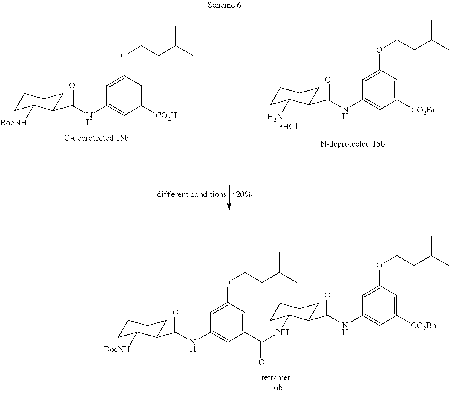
C1CC([BocNH])C(C(NC2=CC([CO2H])=CC(OCCC(C)C)=C2)=O)CC1.C1CC(N)C(C(NC2=CC([CO2Bn])=CC(OCCC(C)C)=C2)=O)CC1.Cl.C1CC([BocNH])C(C(NC2=CC(C(=O)NC3CCCCC3C(NC3=CC([CO2Bn])=CC(OCCC(C)C)=C3)=O)=CC(OCCC(C)C)=C2)=O)CC1
